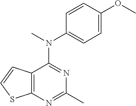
C12=C(C(N(C)C3=CC=C(OC)C=C3)=NC(C)=N1)C=CS2
